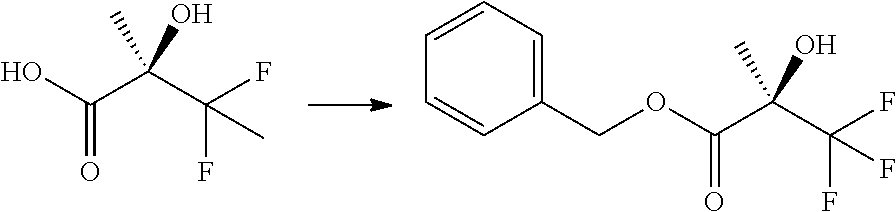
OC(C(C(F)(F)C)(C)O)=O.O(C(C(C(F)(F)F)(C)O)=O)CC1=CC=CC=C1
